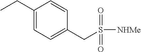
C1(CC)=CC=C(CS([NHMe])(=O)=O)C=C1
